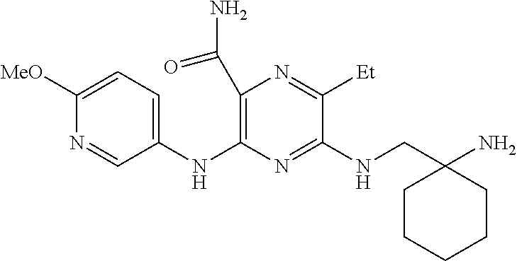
C1([MeO])=CC=C(NC2=C(C(=O)N)N=C([Et])C(NCC3(N)CCCCC3)=N2)C=N1
